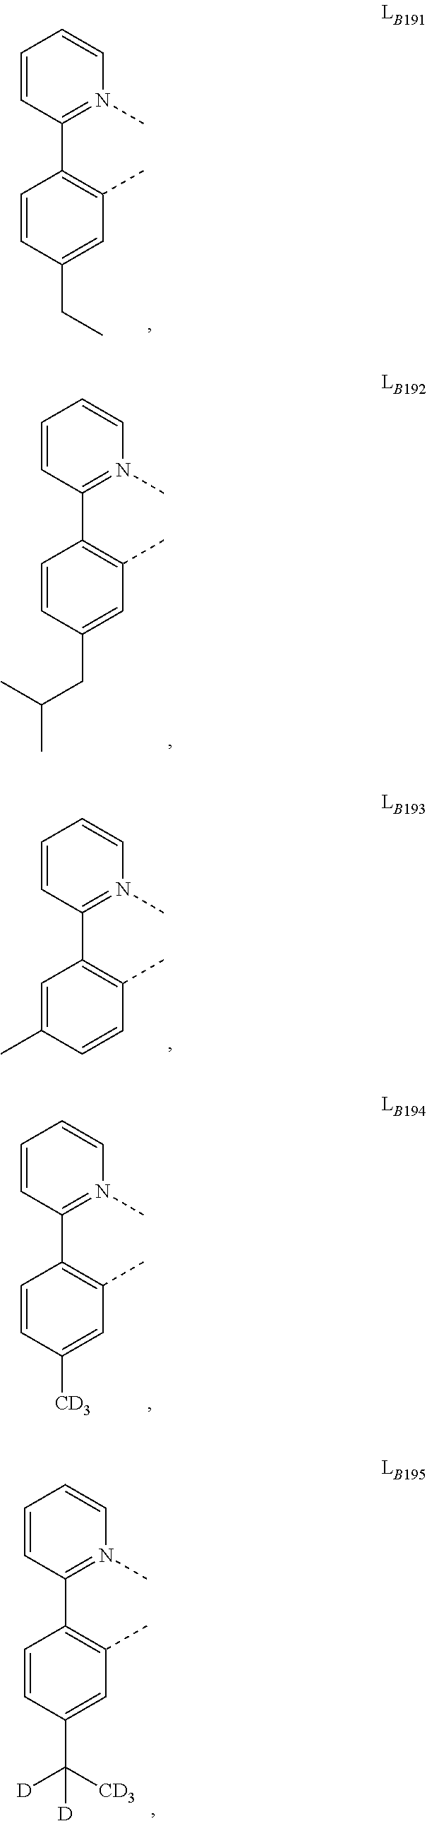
C1(C2=C(C)C=C(CC)C=C2)=N(C)C=CC=C1.C1(C2=C(C)C=C(CC(C)C)C=C2)=N(C)C=CC=C1.C1(C2=C(C)C=CC(C)=C2)=N(C)C=CC=C1.C1(C2=C(C)C=C([CD3])C=C2)=N(C)C=CC=C1.C1(C2=C(C)C=C(C([D])([CD3])[D])C=C2)=N(C)C=CC=C1
